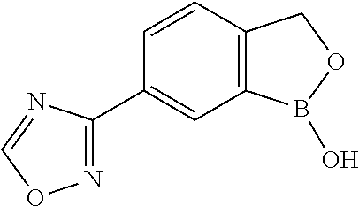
C12=C(C=CC(C3=NOC=N3)=C1)COB2O
